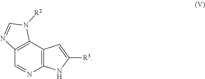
C12=C(C3=C(N=C1)NC([R3])=C3)N([R2])C=N2
